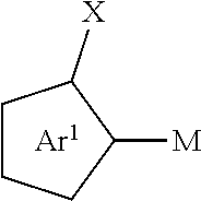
C1CCC([M])C1[X].[Ar1]
